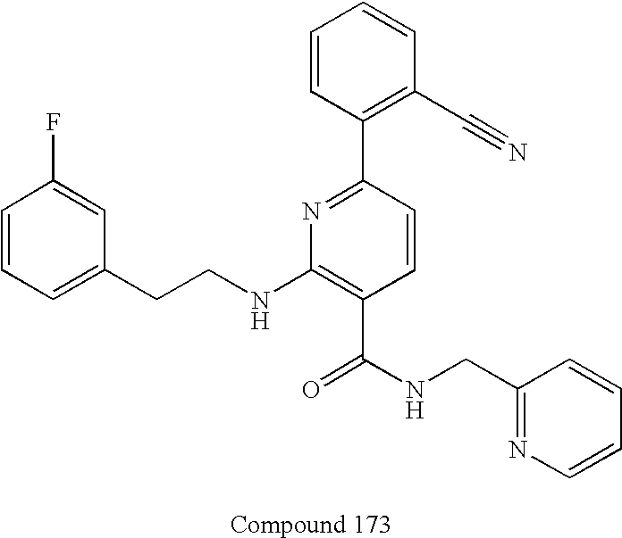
C1=CC=C(CCNC2=C(C(NCC3=NC=CC=C3)=O)C=CC(C3=C(C#N)C=CC=C3)=N2)C=C1F
